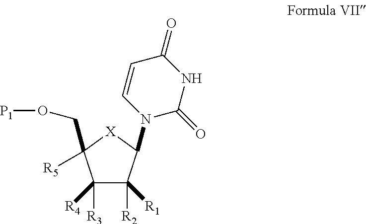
C1([R3])([R4])C([R2])([R1])C(N2C(=O)NC(=O)C=C2)[X]C1(CO[P1])[R5]
